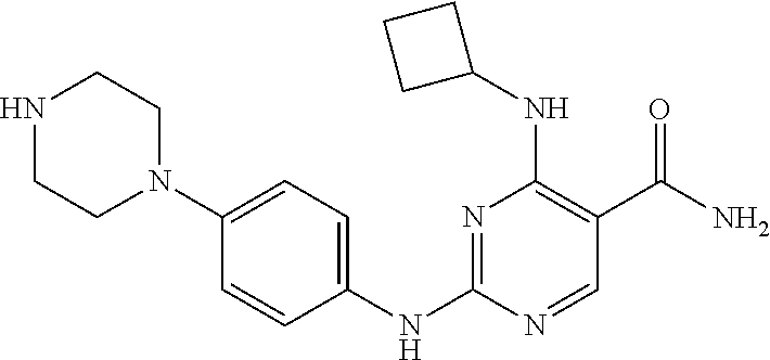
N1=C(NC2=CC=C(N3CCNCC3)C=C2)N=CC(C(N)=O)=C1NC1CCC1
